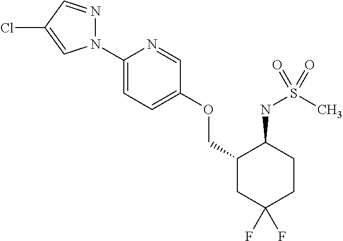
N1(C2=CC=C(OCC3CC(F)(F)CCC3NS(C)(=O)=O)C=N2)N=CC(Cl)=C1
